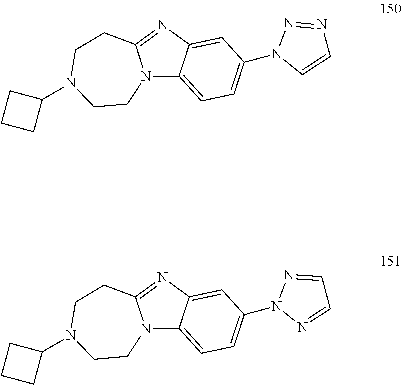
N12C3=CC=C(N4C=CN=N4)C=C3N=C1CCN(C1CCC1)CC2.N12C3=CC=C(N4N=CC=N4)C=C3N=C1CCN(C1CCC1)CC2
